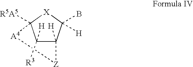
C1([H])([R3])C2([H])C(B)([H])[X]C1([R5A5])[A4][Z]2
